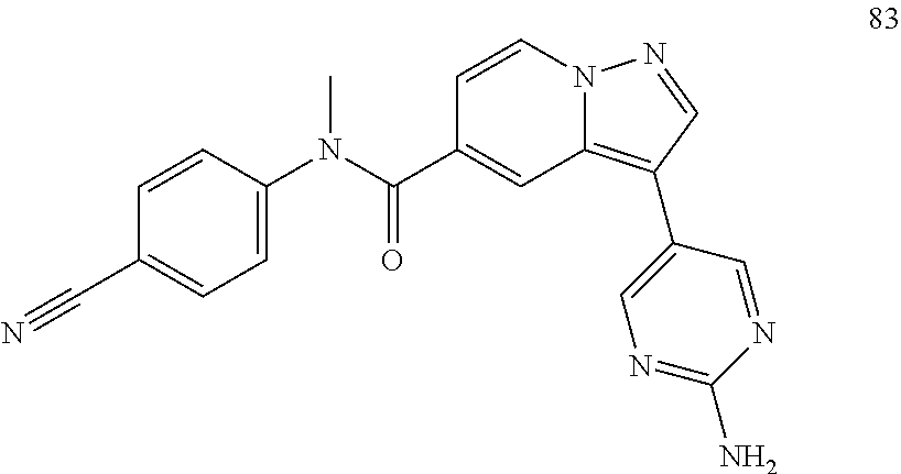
C1=CN2C(=C(C3=CN=C(N)N=C3)C=N2)C=C1C(N(C1=CC=C(C#N)C=C1)C)=O
